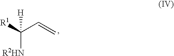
[R1]C(C=C)([H])[R2HN]
